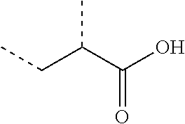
CCC(C(=O)O)C
